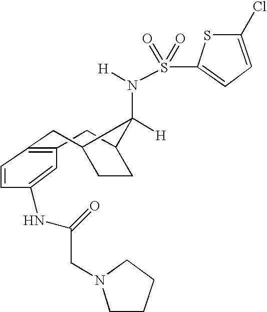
C1C2CCC(CC3=C1C=C(NC(CN1CCCC1)=O)C=C3)C2([H])N(S(=O)(=O)C1=CC=C(Cl)S1)[H]
